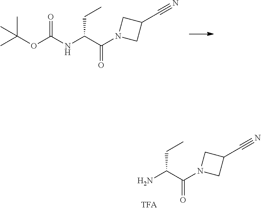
NC(C(N1CC(C#N)C1)=O)CC.N(C(C(N1CC(C#N)C1)=O)CC)C(=O)OC(C)(C)C
